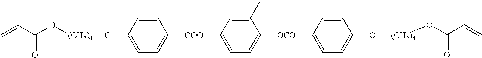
C=CC(=O)O[(CH2)4]OC1=CC=C([COO]C2=CC=C([OCO]C3=CC=C(O[(CH2)4]OC(=O)C=C)C=C3)C(C)=C2)C=C1
